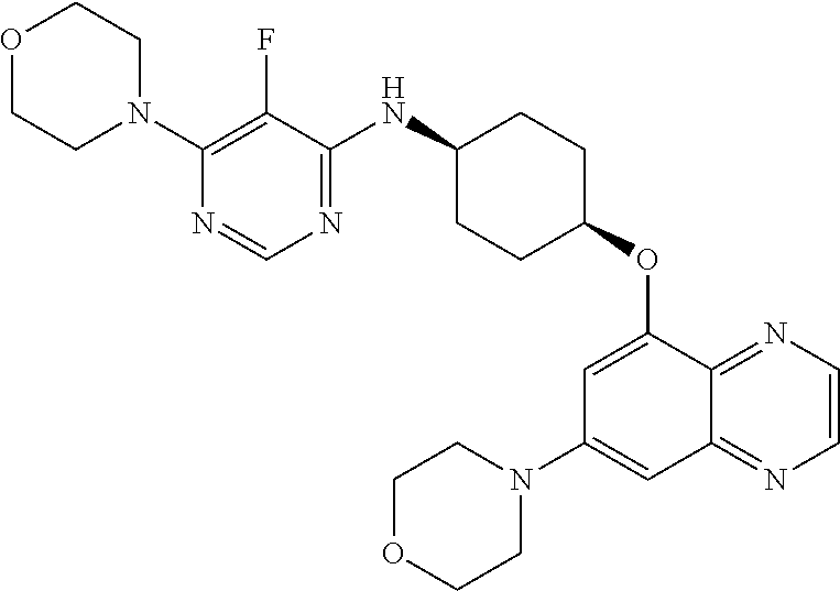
C1(N2CCOCC2)=C(F)C(NC2CCC(OC3=CC(N4CCOCC4)=CC4=NC=CN=C34)CC2)=NC=N1
